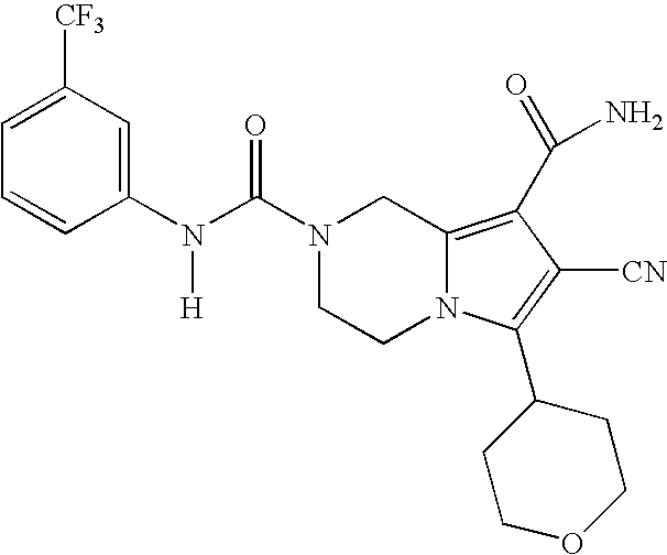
C(N1CCN2C(=C(C(=O)N)C([CN])=C2C2CCOCC2)C1)(=O)N([H])C1=CC([CF3])=CC=C1
